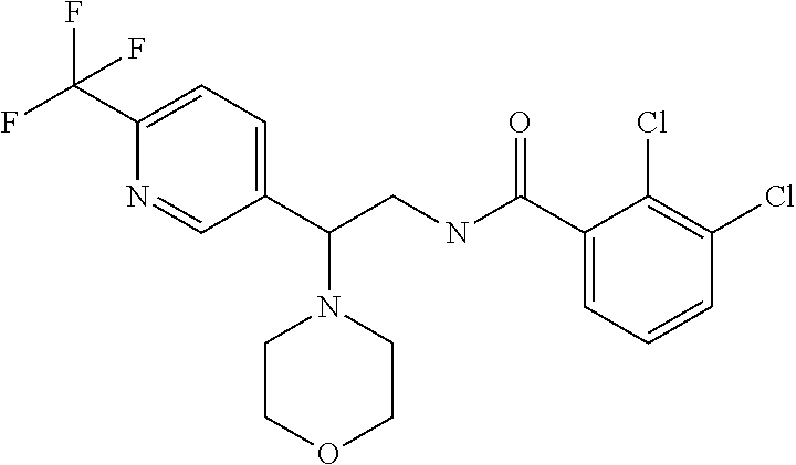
C1(C(F)(F)F)=CC=C(C(CNC(C2=CC=CC(Cl)=C2Cl)=O)N2CCOCC2)C=N1
